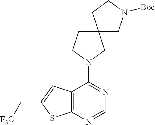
C12=C(N=CN=C1N1CC3(CC1)CN([Boc])CC3)SC(C[F3C])=C2
